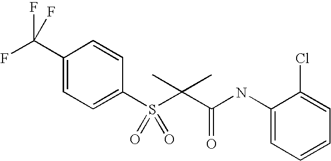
C1(S(C(C(NC2=CC=CC=C2Cl)=O)(C)C)(=O)=O)=CC=C(C(F)(F)F)C=C1
